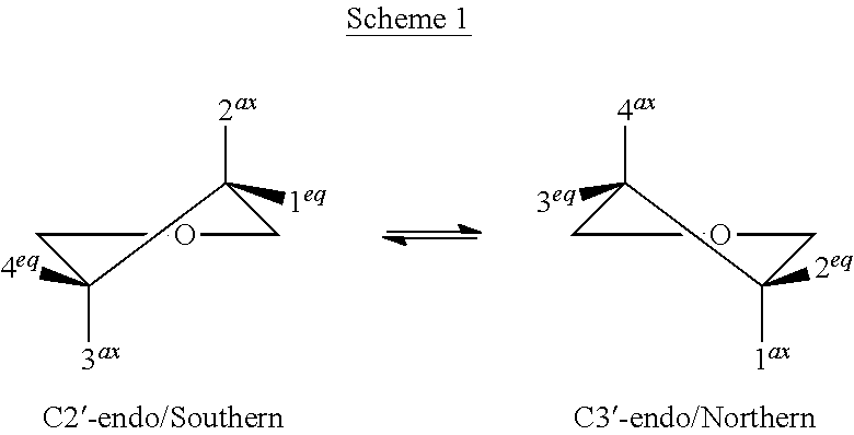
C1([3])([4eq])COCC1([1eq])[2].C1([1])([2eq])COCC1([3eq])[4]
